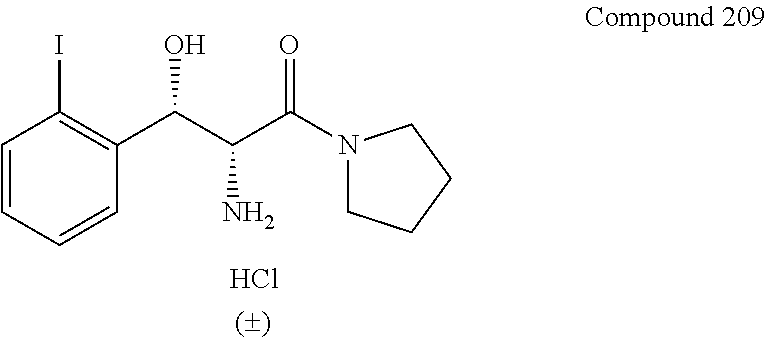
Cl.C1=CC=CC(I)=C1C(C(C(N1CCCC1)=O)N)O
